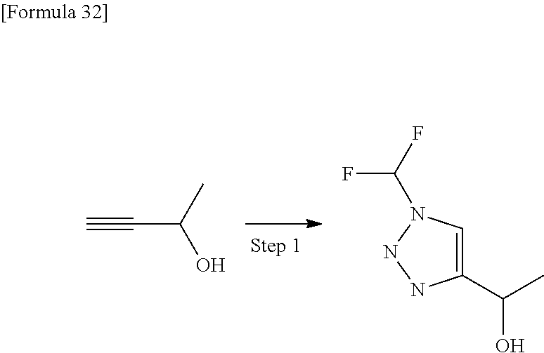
C#CC(O)C.CC(C1=CN(C(F)F)NN1)O
